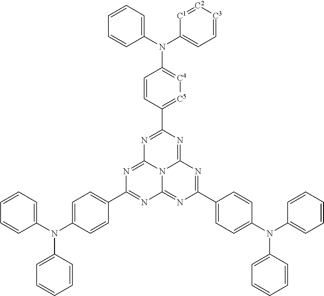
N1=C(C2=[C5][C4]=C(N(C3=CC=[C3][C2]=[C1]3)C3=CC=CC=C3)C=C2)N=C2N3C1=NC(C1=CC=C(N(C4=CC=CC=C4)C4=CC=CC=C4)C=C1)=NC3=NC(C1=CC=C(N(C3=CC=CC=C3)C3=CC=CC=C3)C=C1)=N2
